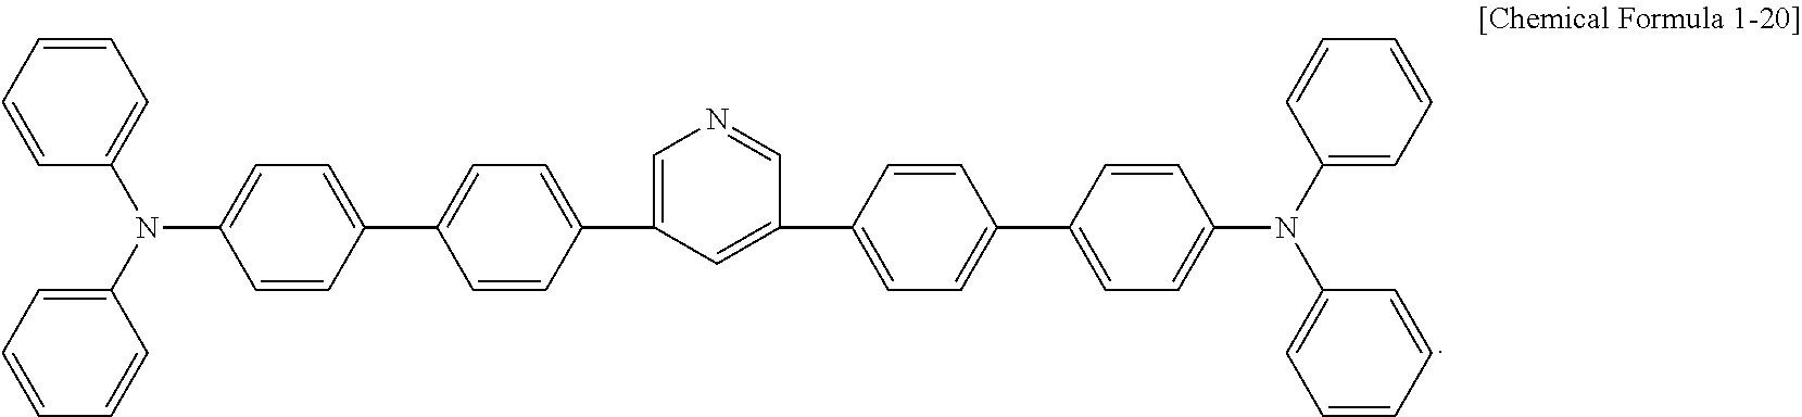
C1=CC(C2=CC=C(C3=CN=CC(C4=CC=C(C5=CC=C(N(C6=CC=CC=C6)C6=CC=CC=C6)C=C5)C=C4)=C3)C=C2)=CC=C1N(C1=CC=CC=C1)C1=CC=CC=C1
